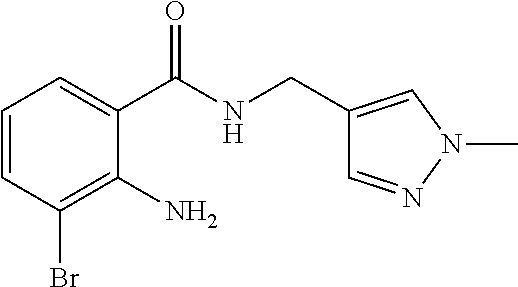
C(NC(C1=CC=CC(Br)=C1N)=O)C1=CN(C)N=C1
